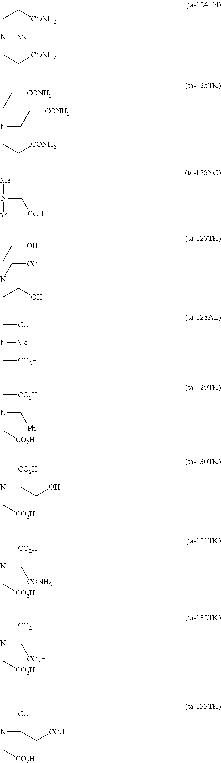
C(N([Me])CC[CONH2])C[CONH2].C(N(CC[CONH2])CC[CONH2])C[CONH2].[Me]N(C[CO2H])[Me].C(N(CCO)C[CO2H])CO.C(N([Me])C[CO2H])[CO2H].C(N(C[Ph])C[CO2H])[CO2H].C(N(CCO)C[CO2H])[CO2H].C(N(C[CONH2])C[CO2H])[CO2H].C(N(C[CO2H])C[CO2H])[CO2H].C(N(CC[CO2H])C[CO2H])[CO2H]
